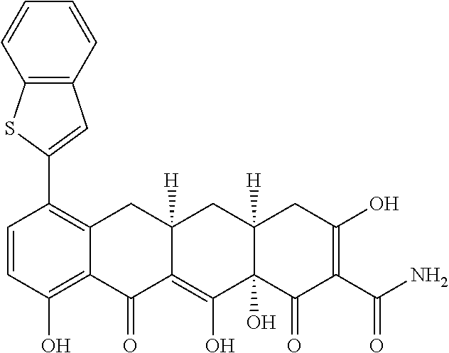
C1=CC(O)=C2C(=C1C1=CC3=C(S1)C=CC=C3)CC1([H])C(=C(O)C3(O)C([H])(C1)CC(O)=C(C(N)=O)C3=O)C2=O
